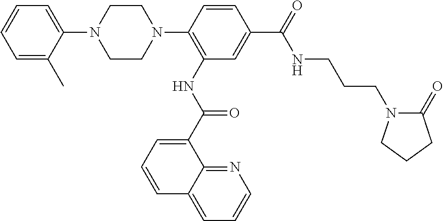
C1=CC=C(C)C(N2CCN(C3=C(NC(C4=CC=CC5=CC=CN=C45)=O)C=C(C(NCCCN4C(=O)CCC4)=O)C=C3)CC2)=C1
